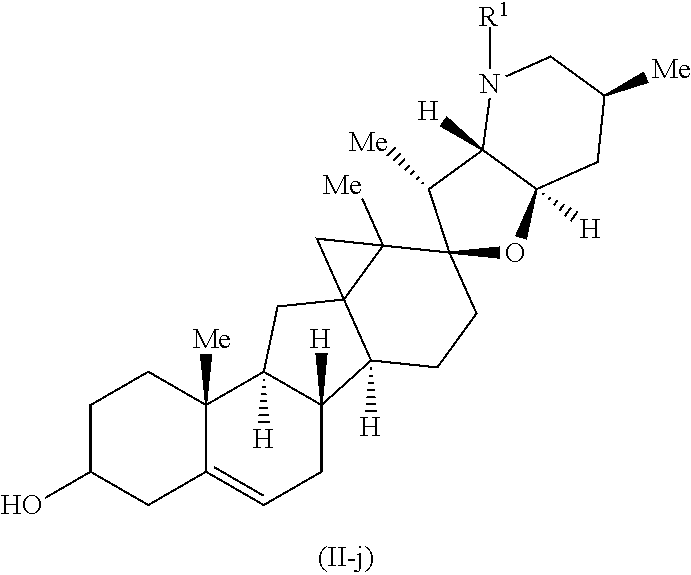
C1C(O)CC2=CCC3([H])C([H])(C2([Me])C1)CC12C3([H])CCC3(C1([Me])C2)OC1([H])CC([Me])CN([R1])C1([H])C3[Me]
